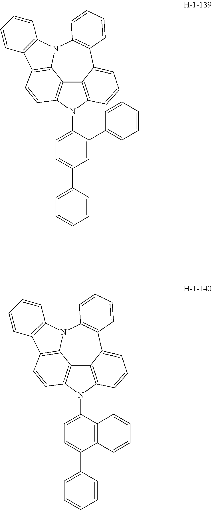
C12=C3N(C4=CC=C(C5=CC=CC=C5)C=C4C4=CC=CC=C4)C4=C1C(=CC=C4)C1=C(N4C2=C(C=C3)C2=C4C=CC=C2)C=CC=C1.C12=C3N(C4=CC=C(C5=CC=CC=C5)C5=C4C=CC=C5)C4=C1C(=CC=C4)C1=C(N4C2=C(C=C3)C2=C4C=CC=C2)C=CC=C1
